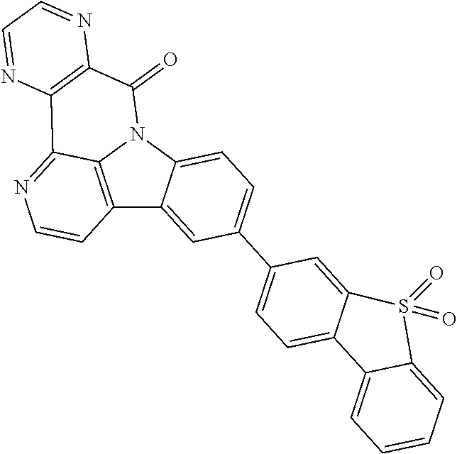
C12=C3N(C4=CC=C(C5=CC=C6C(=C5)S(=O)(=O)C5=CC=CC=C65)C=C14)C(=O)C1=C(C3=NC=C2)N=CC=N1
